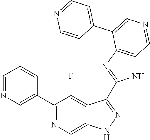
C1(C2=CN=CC=C2)=NC=C2C(=C1F)C(C1=NC3=C(N1)C=NC=C3C1=CC=NC=C1)=NN2
